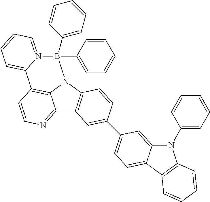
C12=NC=CC3=C1N(C1=C2C=C(C2=CC=C4C(=C2)N(C2=CC=CC=C2)C2=C4C=CC=C2)C=C1)B(C1=CC=CC=C1)(C1=CC=CC=C1)N1=CC=CC=C31
